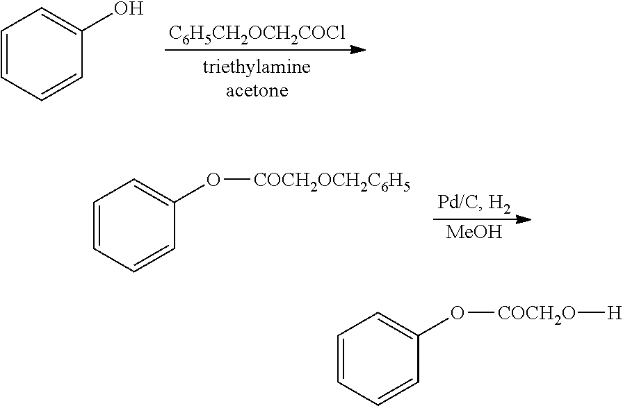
[C6H5CH2OCH2COCl].C1=CC=CC(O)=C1.[MeOH].C1=CC=CC(O[COCH2OCH2C6H5])=C1.C1=CC=CC(O[COCH2O][H])=C1
